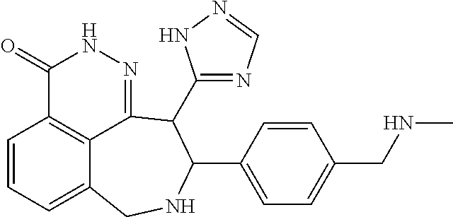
C1=CC=C2C3=C1C(=O)NN=C3C(C1=NC=NN1)C(C1=CC=C(CNC)C=C1)NC2
